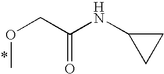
C1(NC(COC)=O)CC1
